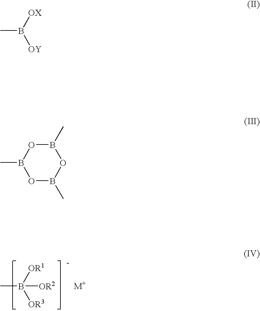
CB([OR1])([OR3])[OR2].CB([OX])[OY].CB1OB(C)OB(C)O1
